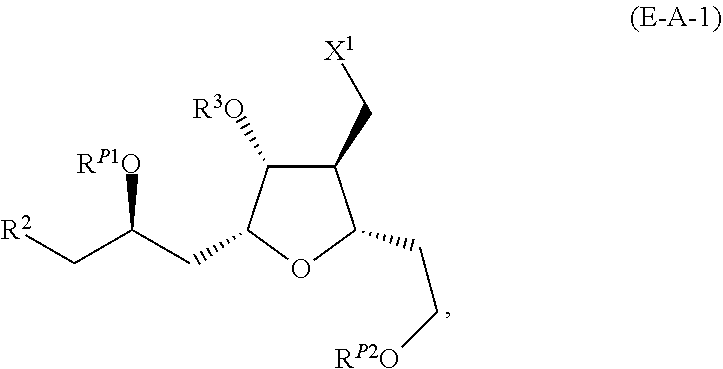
C1(C[X1])C([R3O])C(CC(C[R2])[RP1O])OC1CC[RP2O]
